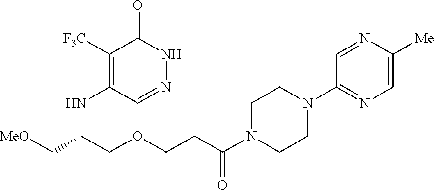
C1([F3C])=C(NC(C[MeO])COCCC(N2CCN(C3=NC=C([Me])N=C3)CC2)=O)C=NNC1=O
